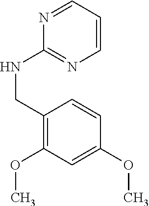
C1=CC=NC(NCC2=C(OC)C=C(OC)C=C2)=N1
